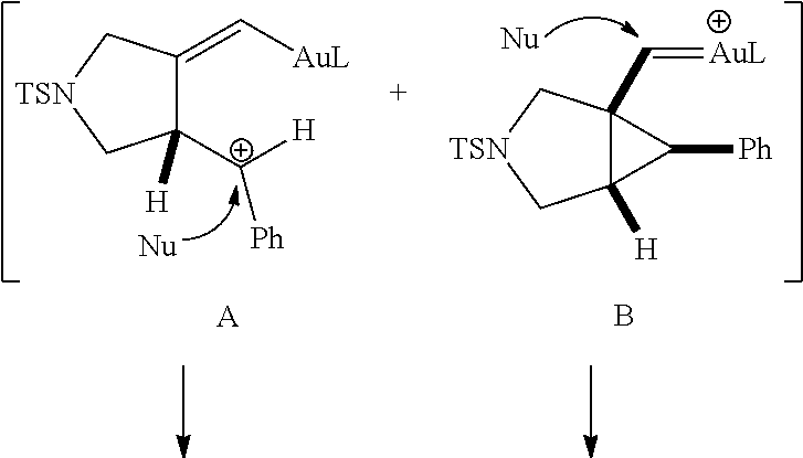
C1([C+]([H])[Ph])([H])C(=C[AuL])C[TSN]C1.[A].C12([H])C(C=[AuL])(C[TSN]C1)C2[Ph].B
